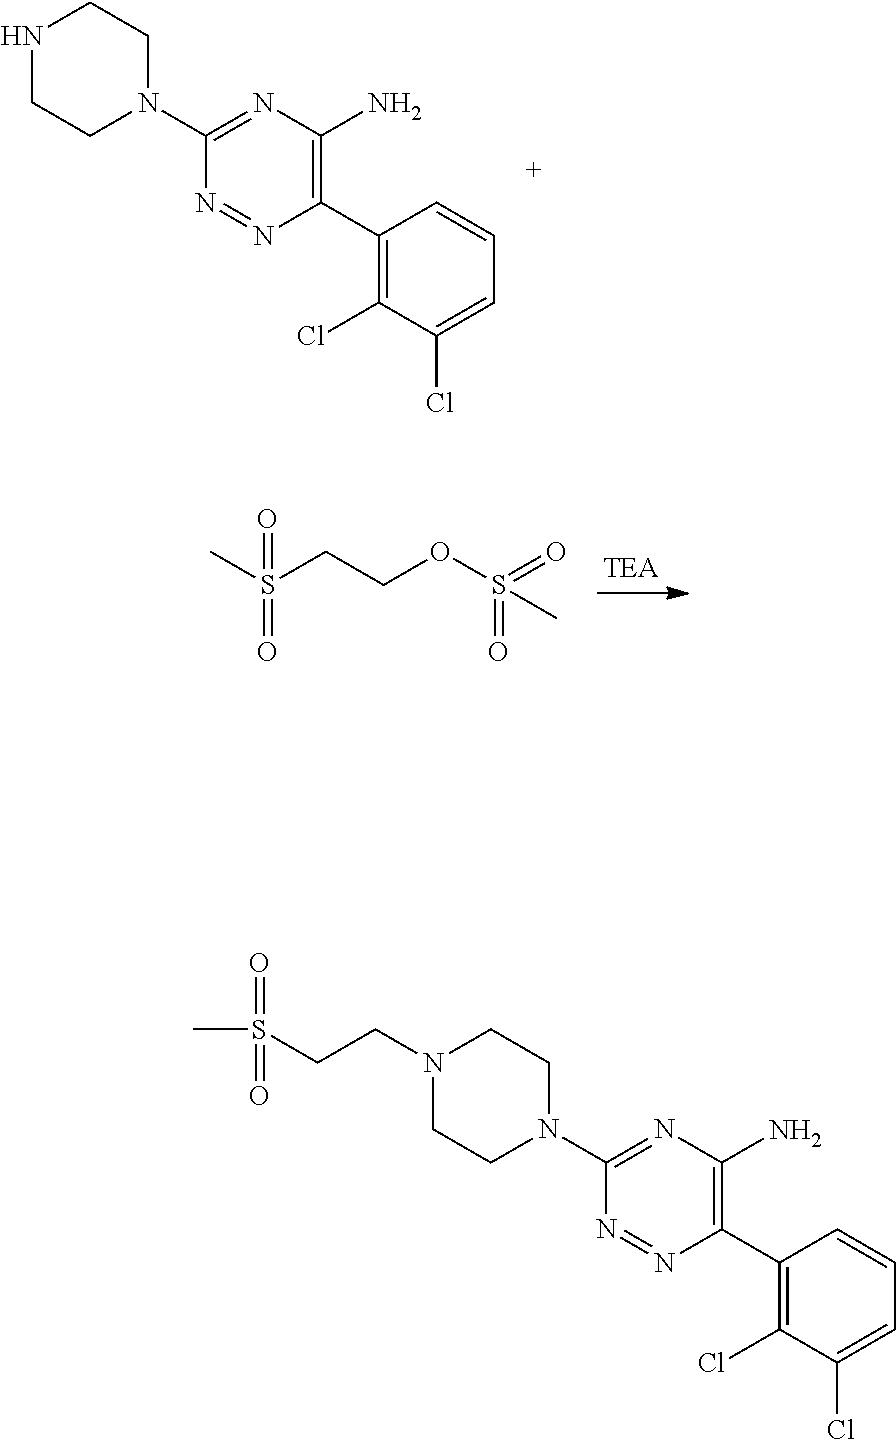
N1CCN(C2=NC(N)=C(C3=C(Cl)C(Cl)=CC=C3)N=N2)CC1.S(CCOS(=O)(=O)C)(C)(=O)=O.N1(CCS(C)(=O)=O)CCN(C2=NC(N)=C(C3=C(Cl)C(Cl)=CC=C3)N=N2)CC1
